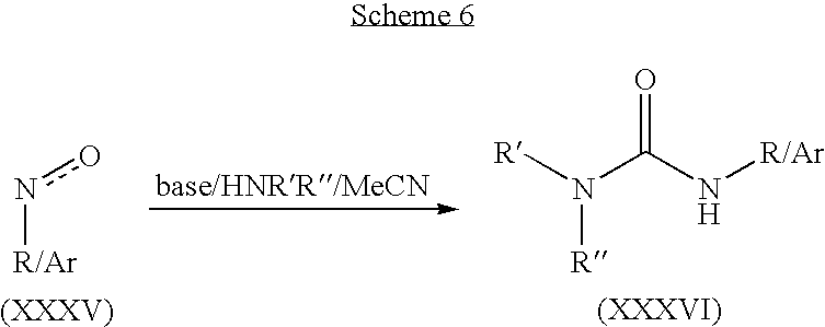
n(o)[R/Ar].N([R])(C(=O)N[R/Ar])[R]
